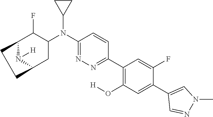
C1(C2=C(O[H])C=C(C3=CN(C)N=C3)C(F)=C2)=NN=C(N(C2C(F)C3N([H])C(C2)CC3)C2CC2)C=C1
